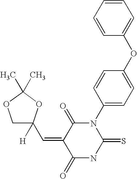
C1=CC=CC(OC2=CC=C(N3C(=O)C(=CC4([H])COC(C)(C)O4)C(=O)NC3=S)C=C2)=C1
